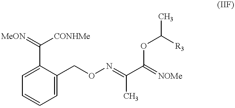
[MeON]=C([CONHMe])C1=CC=CC=C1CON=C(C(OC([R3])C)=[NOMe])C
